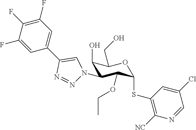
C1(O)C(N2N=NC(C3=CC(F)=C(F)C(F)=C3)=C2)C(OCC)C(SC2=C([NC])N=CC(Cl)=C2)OC1CO
